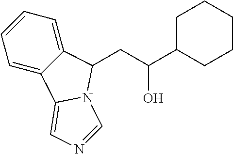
C1=CC=C2C(=C1)C1=CN=CN1C2CC(C1CCCCC1)O
